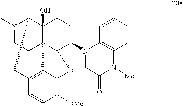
N1(C)CCC23C4(O)C1CC1=C2C(=C([OMe])C=C1)OC3C(N1CC(=O)N([Me])C2=C1C=CC=C2)CC4
